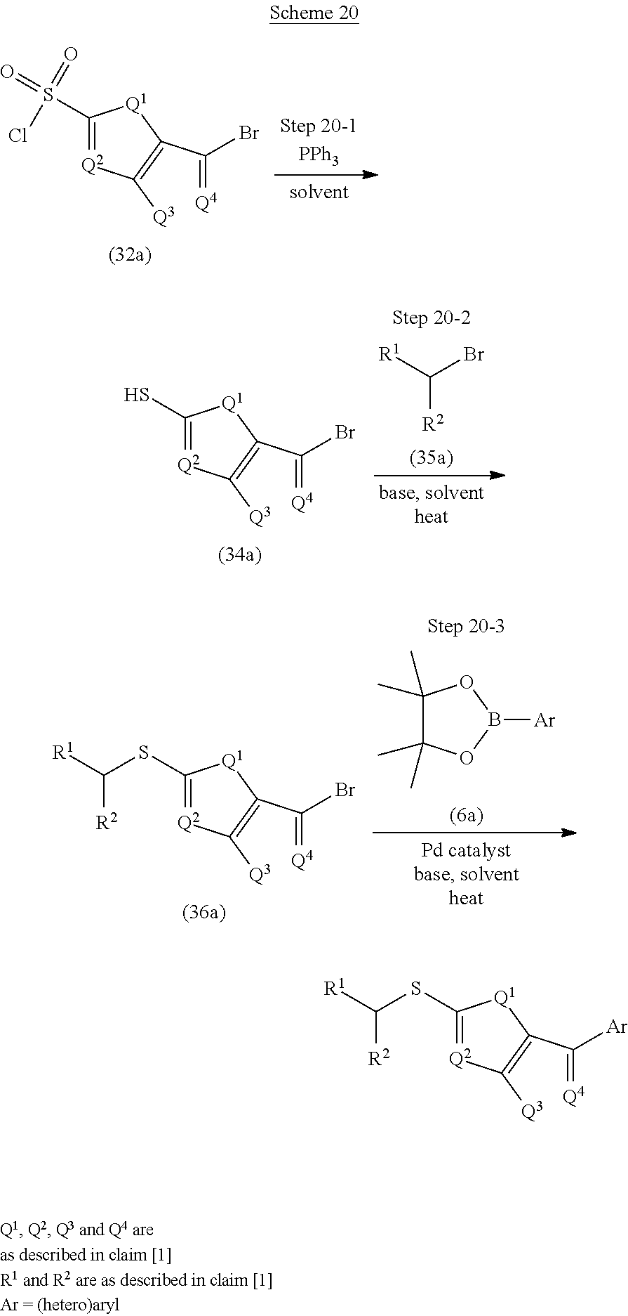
C1(S(=O)(=O)Cl)=[Q2]C([Q3])=C(C(=[Q4])Br)[Q1]1.C([R2])(Br)[R1].C1(S)=[Q2]C([Q3])=C(C(=[Q4])Br)[Q1]1.C1(SC([R1])[R2])=[Q2]C([Q3])=C(C(=[Q4])[Ar])[Q1]1.C1(SC([R1])[R2])=[Q2]C([Q3])=C(C(=[Q4])Br)[Q1]1.C1(C)(C)C(C)(C)OB([Ar])O1
